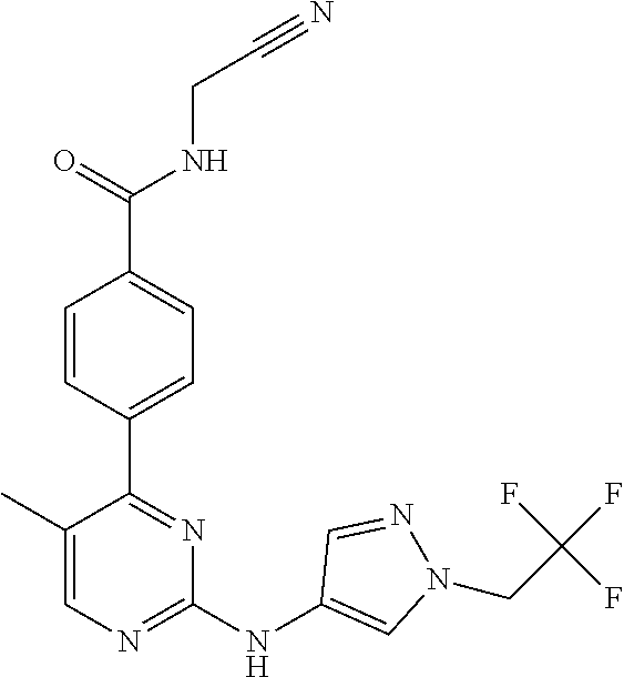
C(CNC(C1=CC=C(C2=NC(NC3=CN(CC(F)(F)F)N=C3)=NC=C2C)C=C1)=O)#N
